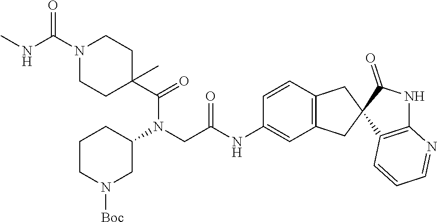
N1(C(NC)=O)CCC(C(=O)N(CC(NC2=CC3=C(C=C2)CC2(C3)C3=C(NC2=O)N=CC=C3)=O)C2CCCN([Boc])C2)(C)CC1
